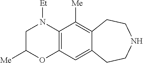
[Et]N1CC([Me])OC2=C1C([Me])=C1C(=C2)CCNCC1
